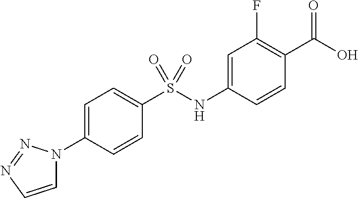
C1=C(N2C=CN=N2)C=CC(S(NC2=CC(F)=C(C(O)=O)C=C2)(=O)=O)=C1
